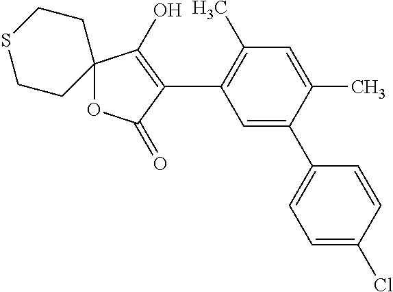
C1=C(C)C(C2=CC=C(Cl)C=C2)=CC(C2=C(O)C3(OC2=O)CCSCC3)=C1C
